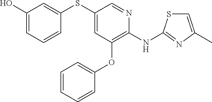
C1(SC2=CC(O)=CC=C2)=CC(OC2=CC=CC=C2)=C(NC2=NC(C)=CS2)N=C1
